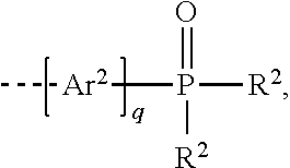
C[Ar2]P([R2])(=O)[R2]
